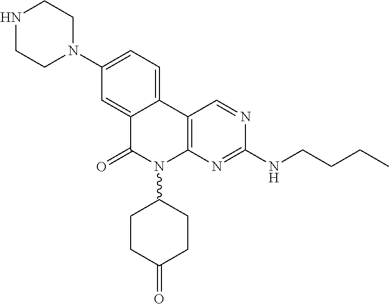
C1(N2CCNCC2)=CC=C2C(=C1)C(=O)N(C1CCC(=O)CC1)C1=C2C=NC(NCCCC)=N1
